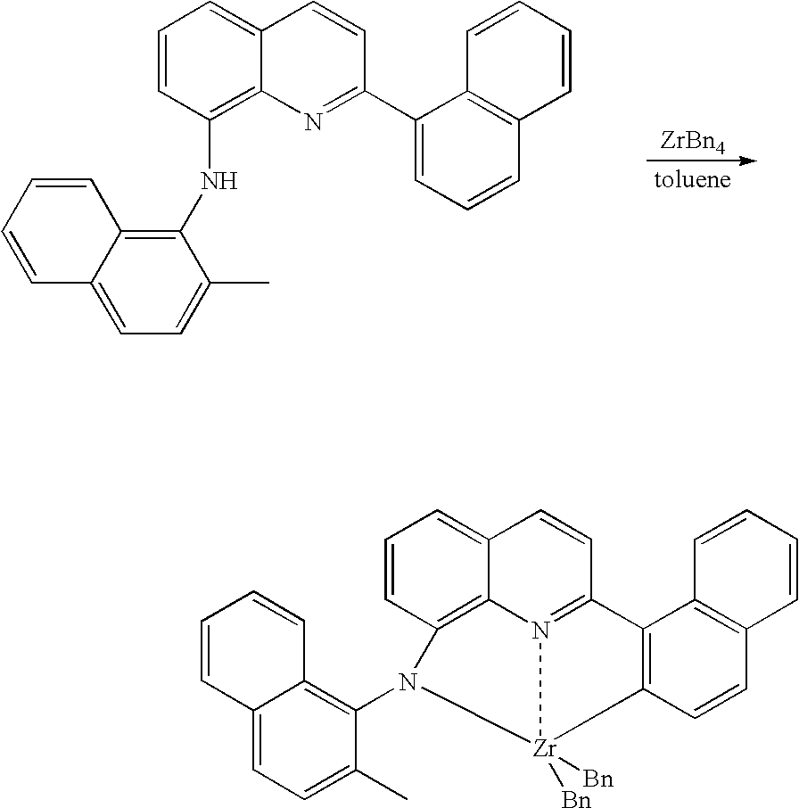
[ZrBn4].C1=CC(NC2=C3C(=CC=C2C)C=CC=C3)=C2C(=C1)C=CC(C1=CC=CC3=C1C=CC=C3)=N2.C1=CC2=C3C(=C1)C=CC1=N3[Zr]([Bn])([Bn])(N2C2=C3C(=CC=C2C)C=CC=C3)C2=C1C1=C(C=C2)C=CC=C1
